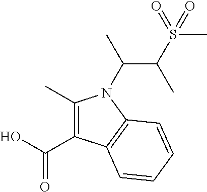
C(O)(=O)C1=C(C)N(C(C)C(S(=O)(C)=O)C)C2=C1C=CC=C2
